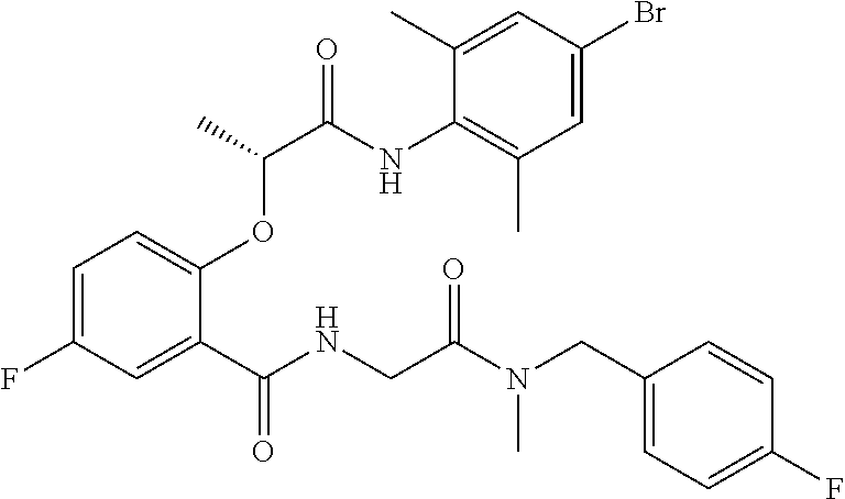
C1=C(F)C=C(C(NCC(N(CC2=CC=C(F)C=C2)C)=O)=O)C(OC(C(=O)NC2=C(C)C=C(Br)C=C2C)C)=C1
